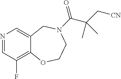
N1=CC(F)=C2C(=C1)CN(C(=O)C(C[CN])(C)C)CCO2
